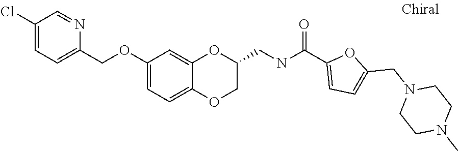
O(C1=CC=C2C(=C1)OC(CNC(C1=CC=C(CN3CCN(C)CC3)O1)=O)CO2)CC1=CC=C(Cl)C=N1
